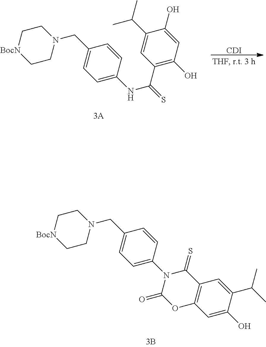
C1CN(CC2=CC=C(NC(=S)C3=C(O)C=C(O)C(C(C)C)=C3)C=C2)CC[BocN]1.[CDI].C1CN(CC2=CC=C(N3C(=O)OC4=C(C3=S)C=C(C(C)C)C(O)=C4)C=C2)CC[BocN]1
